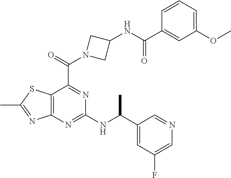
C12=C(N=C(NC(C3=CC(F)=CN=C3)C)N=C1C(=O)N1CC(NC(C3=CC(OC)=CC=C3)=O)C1)N=C(C)S2
